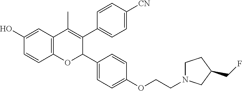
C12=C(C=C(O)C=C1)C(C)=C(C1=CC=C([CN])C=C1)C(C1=CC=C(OCCN3CCC(CF)C3)C=C1)O2
